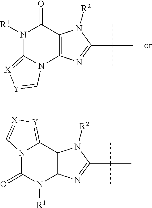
N1([R1])C2=[X][Y]=CN2C2=C(C1=O)N([R2])C(C(C)(C)C)=N2.N12C(=O)N([R1])C3C(C1=[Y][X]=C2)N([R2])C(C(C)(C)C)=N3
